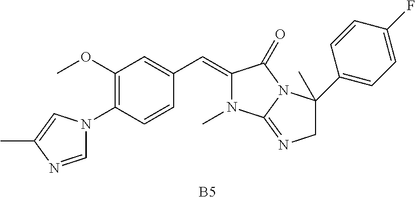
C1=NC(C)=CN1C1=C(OC)C=C(C=C2N(C)C3=NCC(C4=CC=C(F)C=C4)(C)N3C2=O)C=C1.[B5]
